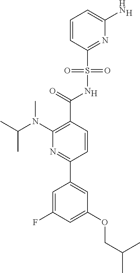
[H].C1(C(=O)NS(C2=NC(N)=CC=C2)(=O)=O)=C(N(C(C)C)C)N=C(C2=CC(OCC(C)C)=CC(F)=C2)C=C1.[H]
